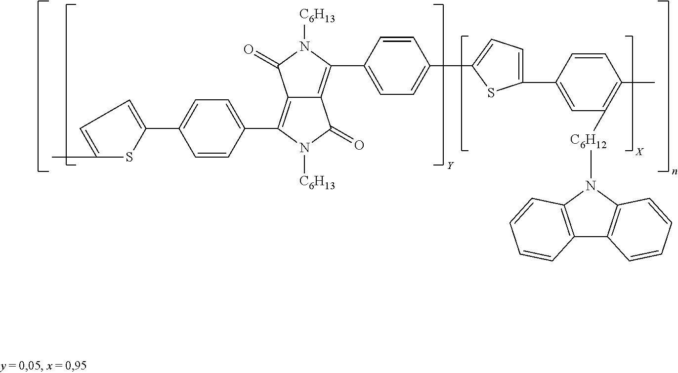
CC1=CC=C(C2=CC=C(C3=C4C(=C(C5=CC=C(C6=CC=C(C7=CC([C6H12]N8C9=C(C%10=C8C=CC=C%10)C=CC=C9)=C(C)C=C7)S6)C=C5)N([C6H13])C4=O)C(=O)N3[C6H13])C=C2)S1
